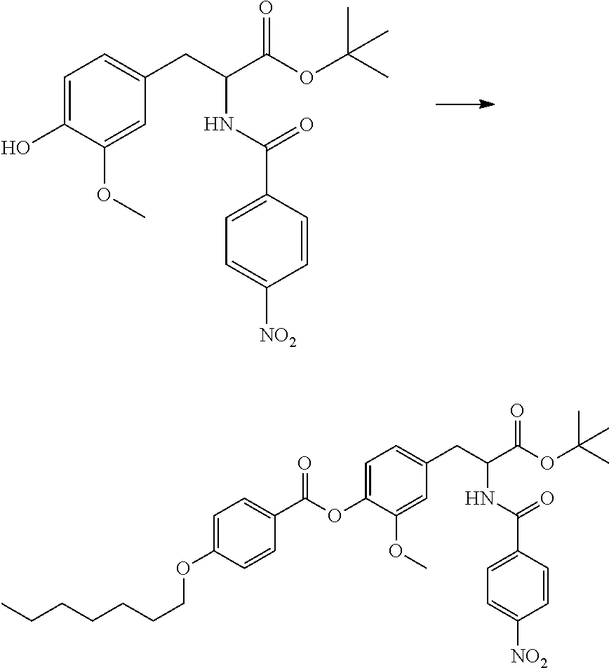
C1=C(O)C(OC)=CC(CC(C(OC(C)(C)C)=O)NC(=O)C2=CC=C([NO2])C=C2)=C1.C1=C(OC(C2=CC=C(OCCCCCCC)C=C2)=O)C(OC)=CC(CC(C(=O)OC(C)(C)C)NC(C2=CC=C([NO2])C=C2)=O)=C1
